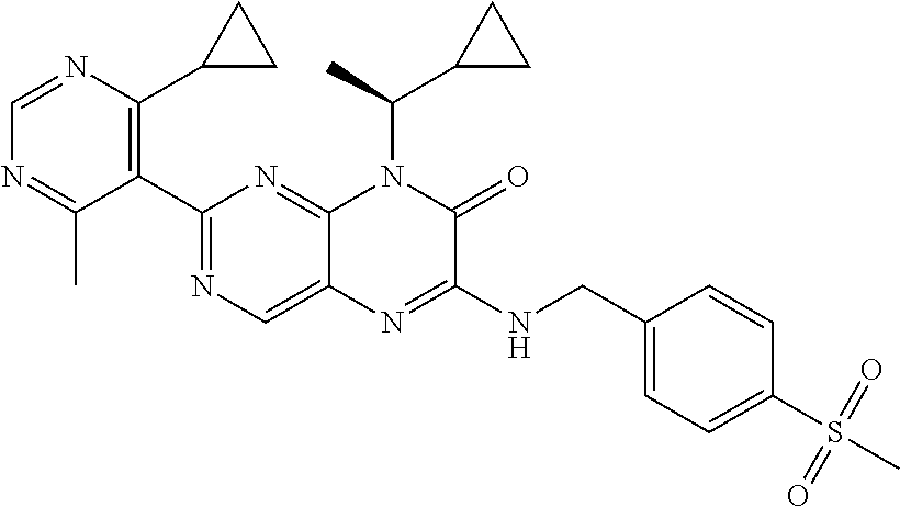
C1=NC(C2CC2)=C(C2=NC=C3C(=N2)N(C(C2CC2)C)C(=O)C(NCC2=CC=C(S(C)(=O)=O)C=C2)=N3)C(C)=N1
